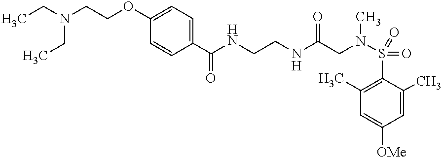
C(CNC(CN(C)S(=O)(=O)C1=C(C)C=C([OMe])C=C1C)=O)NC(C1=CC=C(OCCN(CC)CC)C=C1)=O
